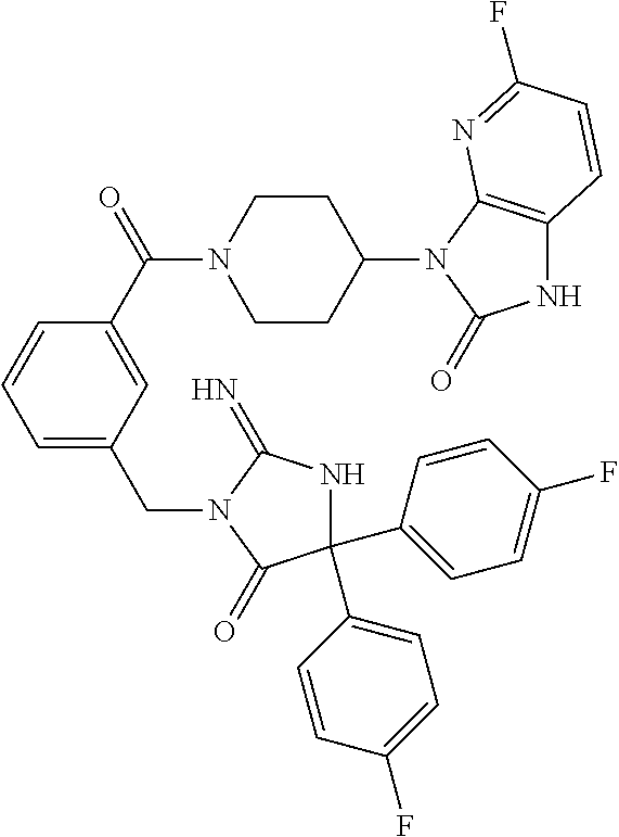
C1(C2=CC=C(F)C=C2)(C2=CC=C(F)C=C2)NC(=N)N(CC2=CC=CC(C(=O)N3CCC(N4C(=O)NC5=C4N=C(F)C=C5)CC3)=C2)C1=O
